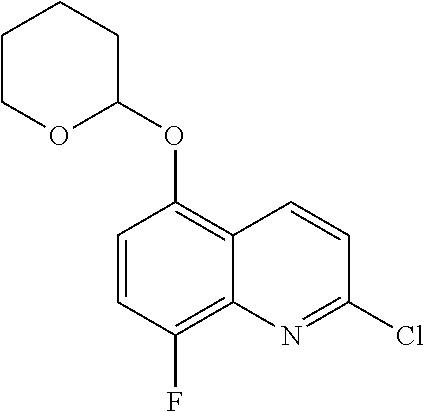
C1=CC(OC2OCCCC2)=C2C(=C1F)N=C(Cl)C=C2
